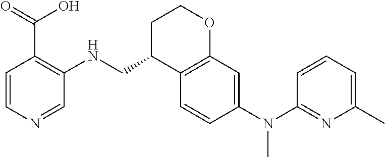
C1=CN=CC(NCC2C3=C(OCC2)C=C(N(C2=NC(C)=CC=C2)C)C=C3)=C1C(=O)O
